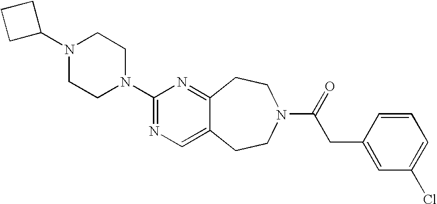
N1(C2CCC2)CCN(C2=NC=C3C(=N2)CCN(C(=O)CC2=CC(Cl)=CC=C2)CC3)CC1
